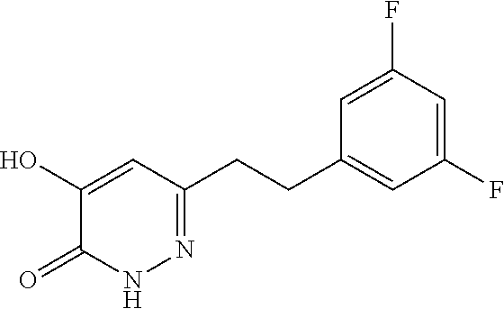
C1(O)=CC(CCC2=CC(F)=CC(F)=C2)=NNC1=O
